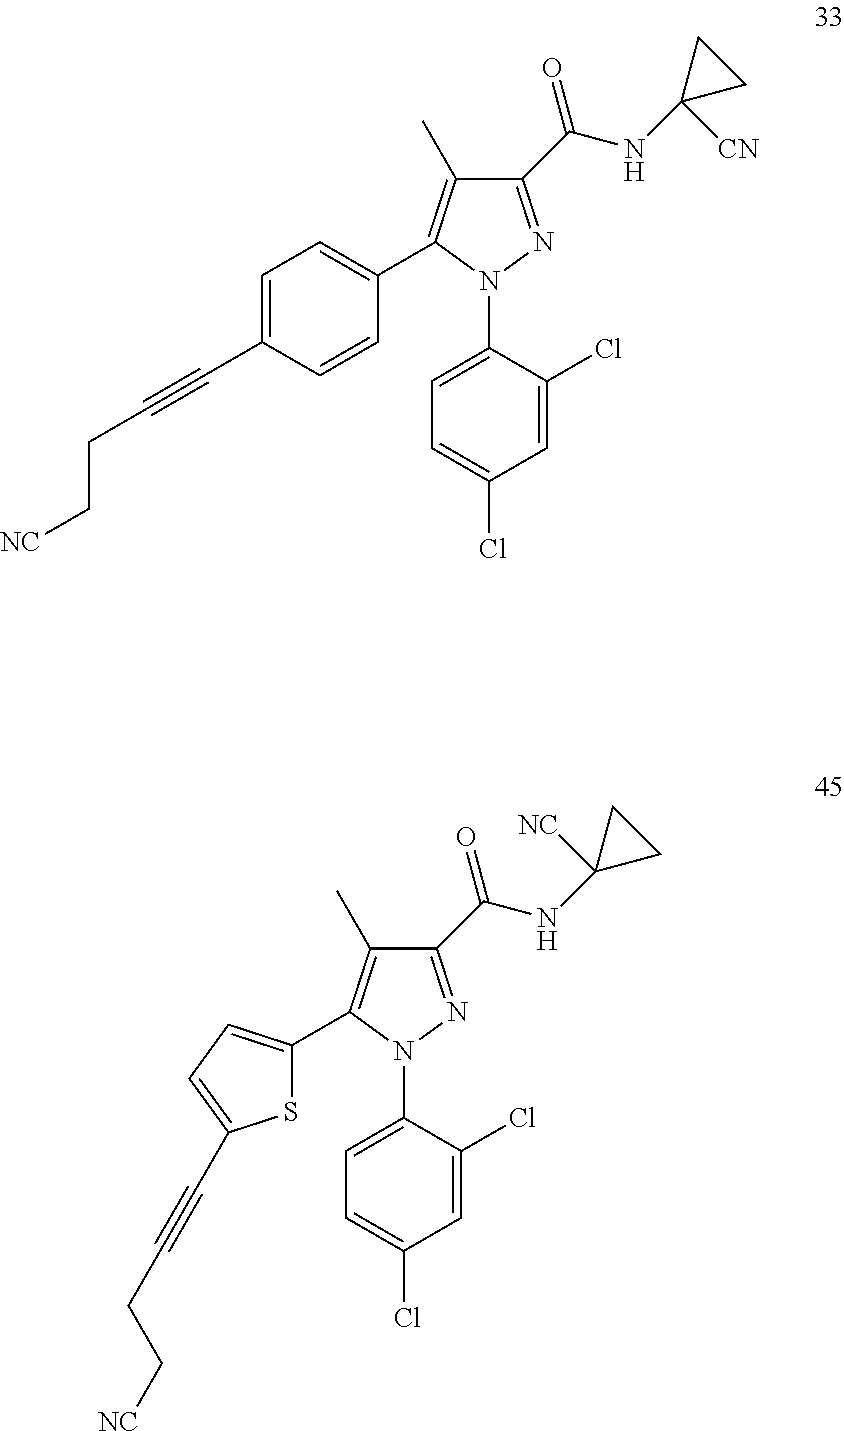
C1=C(C#CCC[NC])C=CC(C2=C(C)C(C(NC3([CN])CC3)=O)=NN2C2=CC=C(Cl)C=C2Cl)=C1.C1(C([NH]C2([NC])CC2)=O)=NN(C2=CC=C(Cl)C=C2Cl)C(C2=CC=C(C#CCC[NC])S2)=C1C
